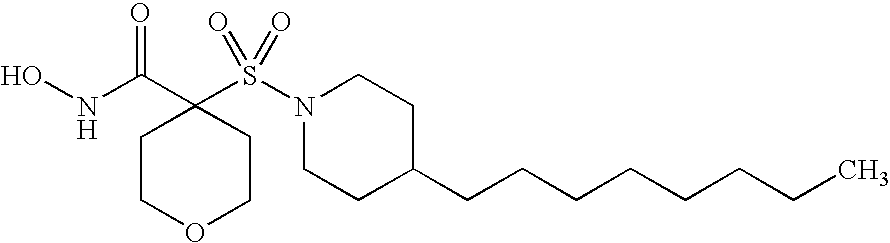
C1COCCC1(C(NO)=O)S(=O)(=O)N1CCC(CCCCCCCC)CC1
